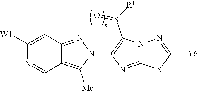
C1([W1])=CC2=NN(C3=C(S([R1])=O)N4C(=N3)SC([Y6])=N4)C([Me])=C2C=N1
